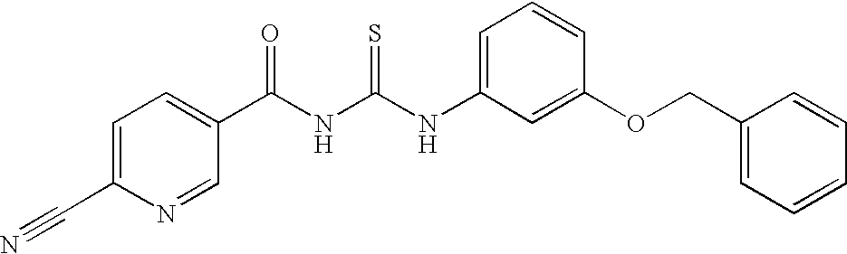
C(NC(NC1=CC=CC(OCC2=CC=CC=C2)=C1)=S)(=O)C1=CC=C(C#N)N=C1
